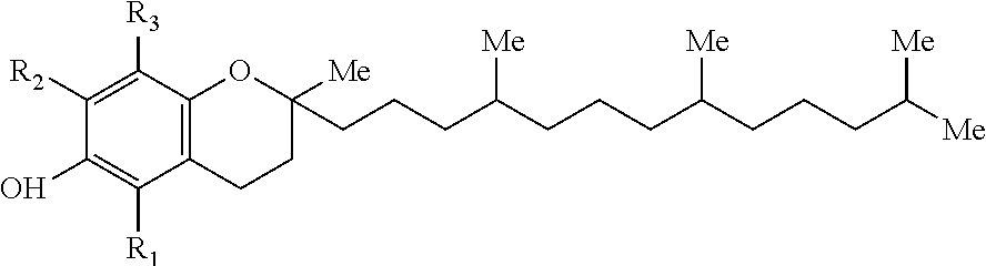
C12=C(C([R3])=C([R2])C(O)=C1[R1])OC([Me])(CCCC(CCCC(CCCC([Me])[Me])[Me])[Me])CC2
